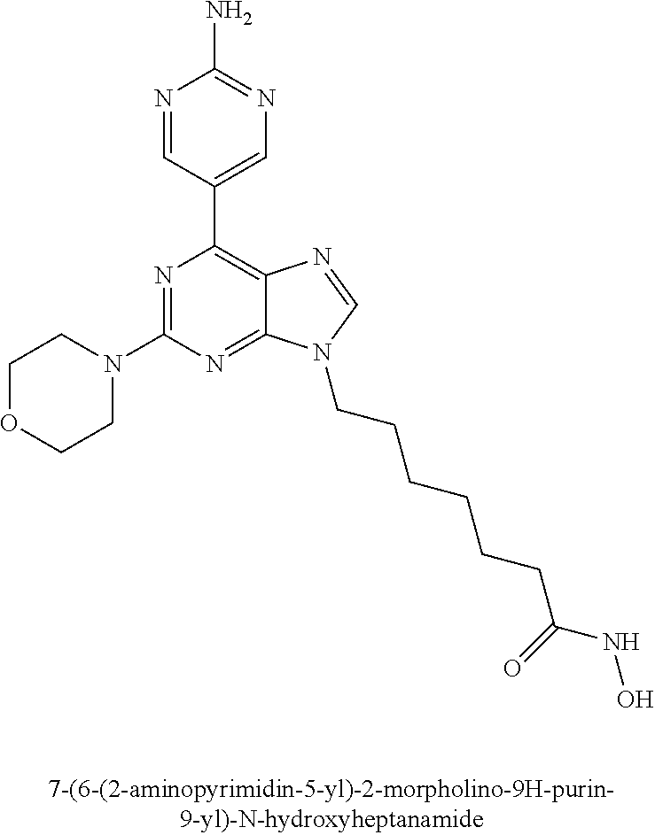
C1OCCN(C2=NC(C3=CN=C(N)N=C3)=C3C(=N2)N(CCCCCCC(NO)=O)C=N3)C1
